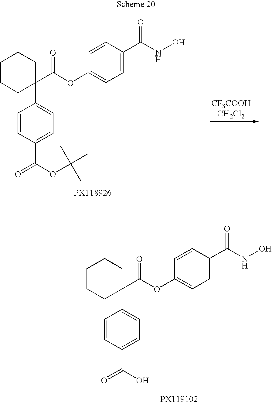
C1=CC(C(NO)=O)=CC=C1OC(C1(C2=CC=C(C(OC(C)(C)C)=O)C=C2)CCCCC1)=O.C1=CC(C(NO)=O)=CC=C1OC(C1(C2=CC=C(C(O)=O)C=C2)CCCCC1)=O
